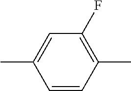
C1=CC(C)=C(F)C=C1C
